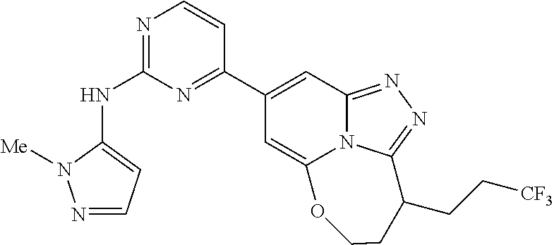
N1=C(NC2=CC=NN2[Me])N=C(C2=CC3=NN=C4N3C(=C2)OCCC4CC[CF3])C=C1
